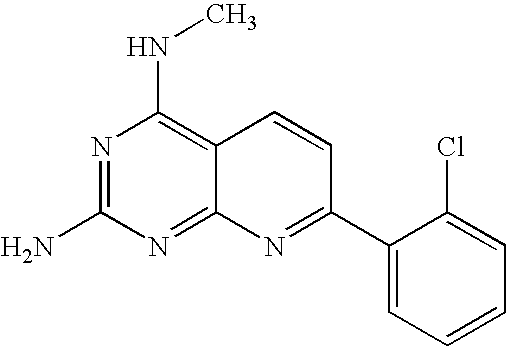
C12=C(NC)N=C(N)N=C1N=C(C1=CC=CC=C1Cl)C=C2
